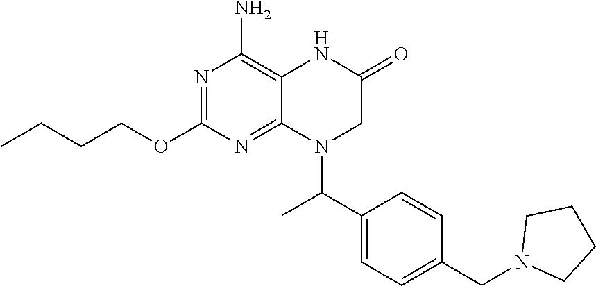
N1=C(OCCCC)N=C2C(=C1N)NC(=O)CN2C(C1=CC=C(CN2CCCC2)C=C1)C
